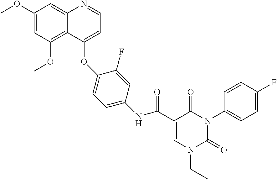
C1=C(C(NC2=CC=C(OC3=CC=NC4=CC(OC)=CC(OC)=C43)C(F)=C2)=O)C(=O)N(C2=CC=C(F)C=C2)C(=O)N1CC
